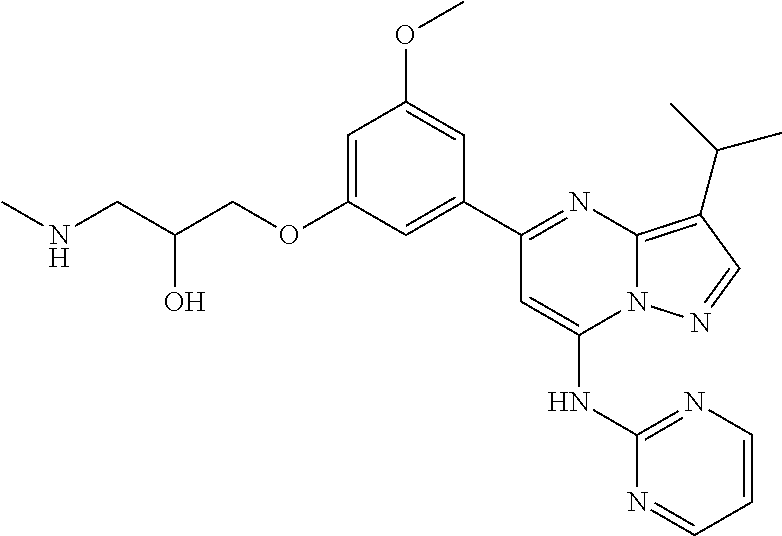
C1=C(OCC(CNC)O)C=C(C2=NC3=C(C(C)C)C=NN3C(NC3=NC=CC=N3)=C2)C=C1OC
